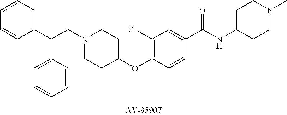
C(CN1CCC(OC2=C(Cl)C=C(C(NC3CCN(C)CC3)=O)C=C2)CC1)(C1=CC=CC=C1)C1=CC=CC=C1
